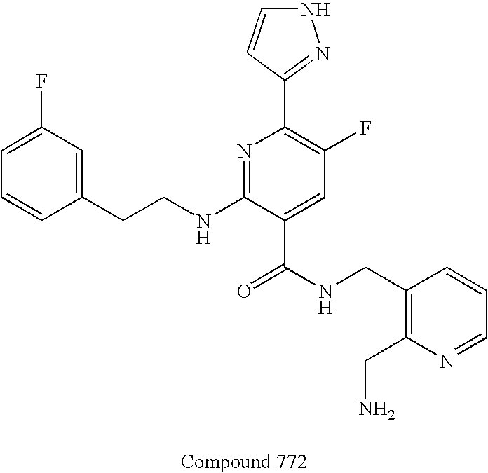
C1=CC(CCNC2=NC(C3=NNC=C3)=C(F)C=C2C(NCC2=C(CN)N=CC=C2)=O)=CC(F)=C1
